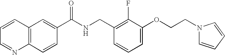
C1=CC=NC2=C1C=C(C(NCC1=C(F)C(OCCN3C=CC=C3)=CC=C1)=O)C=C2
